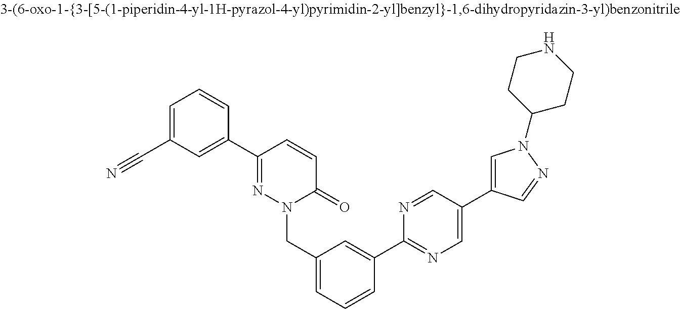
C1(C#N)=CC=CC(C2=NN(CC3=CC=CC(C4=NC=C(C5=CN(C6CCNCC6)N=C5)C=N4)=C3)C(=O)C=C2)=C1
